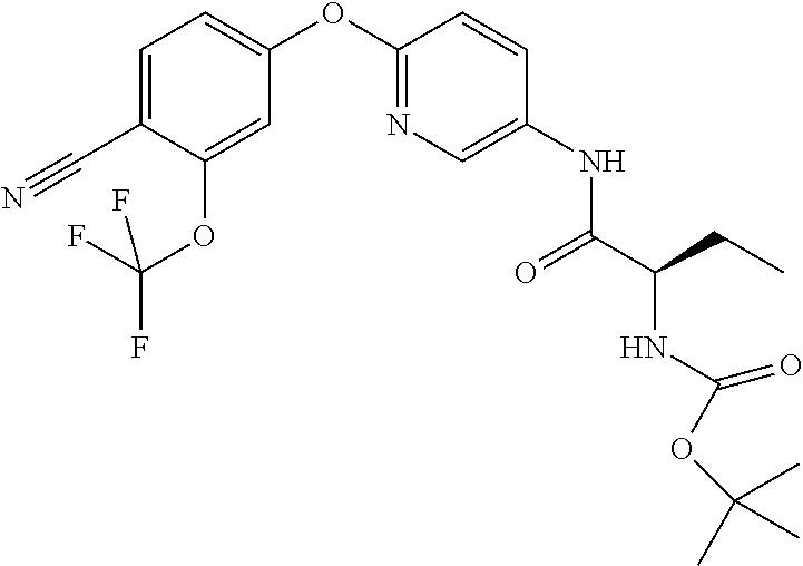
C1=C(OC2=NC=C(NC(=O)C(NC(OC(C)(C)C)=O)CC)C=C2)C=C(OC(F)(F)F)C(C#N)=C1
